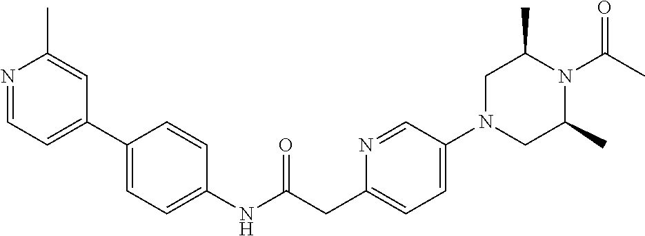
N1=CC=C(C2=CC=C(NC(CC3=CC=C(N4CC(C)N(C(C)=O)C(C)C4)C=N3)=O)C=C2)C=C1C
